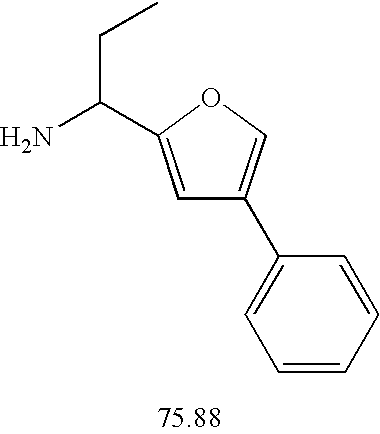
C1=C(C(N)CC)OC=C1C1=CC=CC=C1
